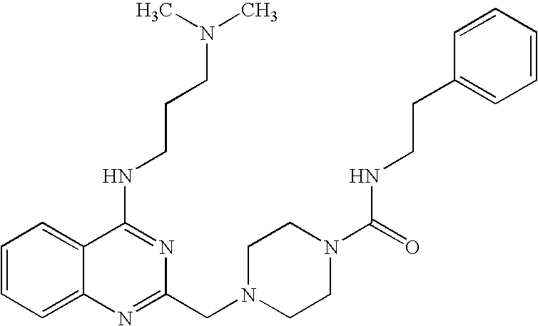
C1=CC=C2C(=C1)C(NCCCN(C)C)=NC(CN1CCN(C(=O)NCCC3=CC=CC=C3)CC1)=N2
